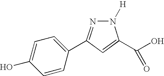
N1=C(C2=CC=C(O)C=C2)C=C(C(O)=O)N1[H]
